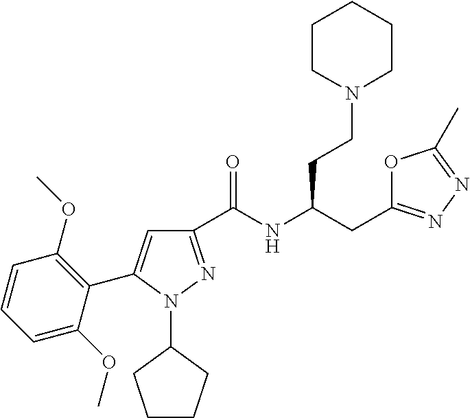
C1(C(NC(CC2=NN=C(C)O2)CCN2CCCCC2)=O)=NN(C2CCCC2)C(C2=C(OC)C=CC=C2OC)=C1
